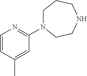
C1N(C2=NC=CC(C)=C2)CCNCC1
